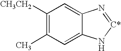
C1([CH3CH2])=C(C)C=C2C(=C1)N=[C*]N2
